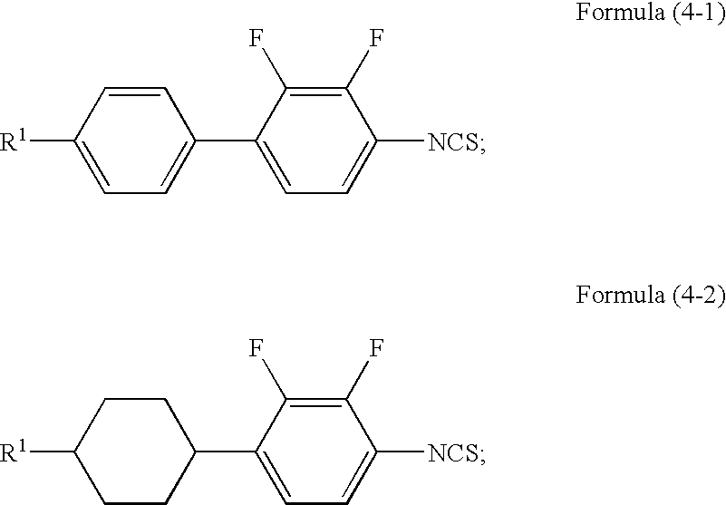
C1=CC([R1])=CC=C1C1=CC=C([NCS])C(F)=C1F.C1CC([R1])CCC1C1=CC=C([NCS])C(F)=C1F
